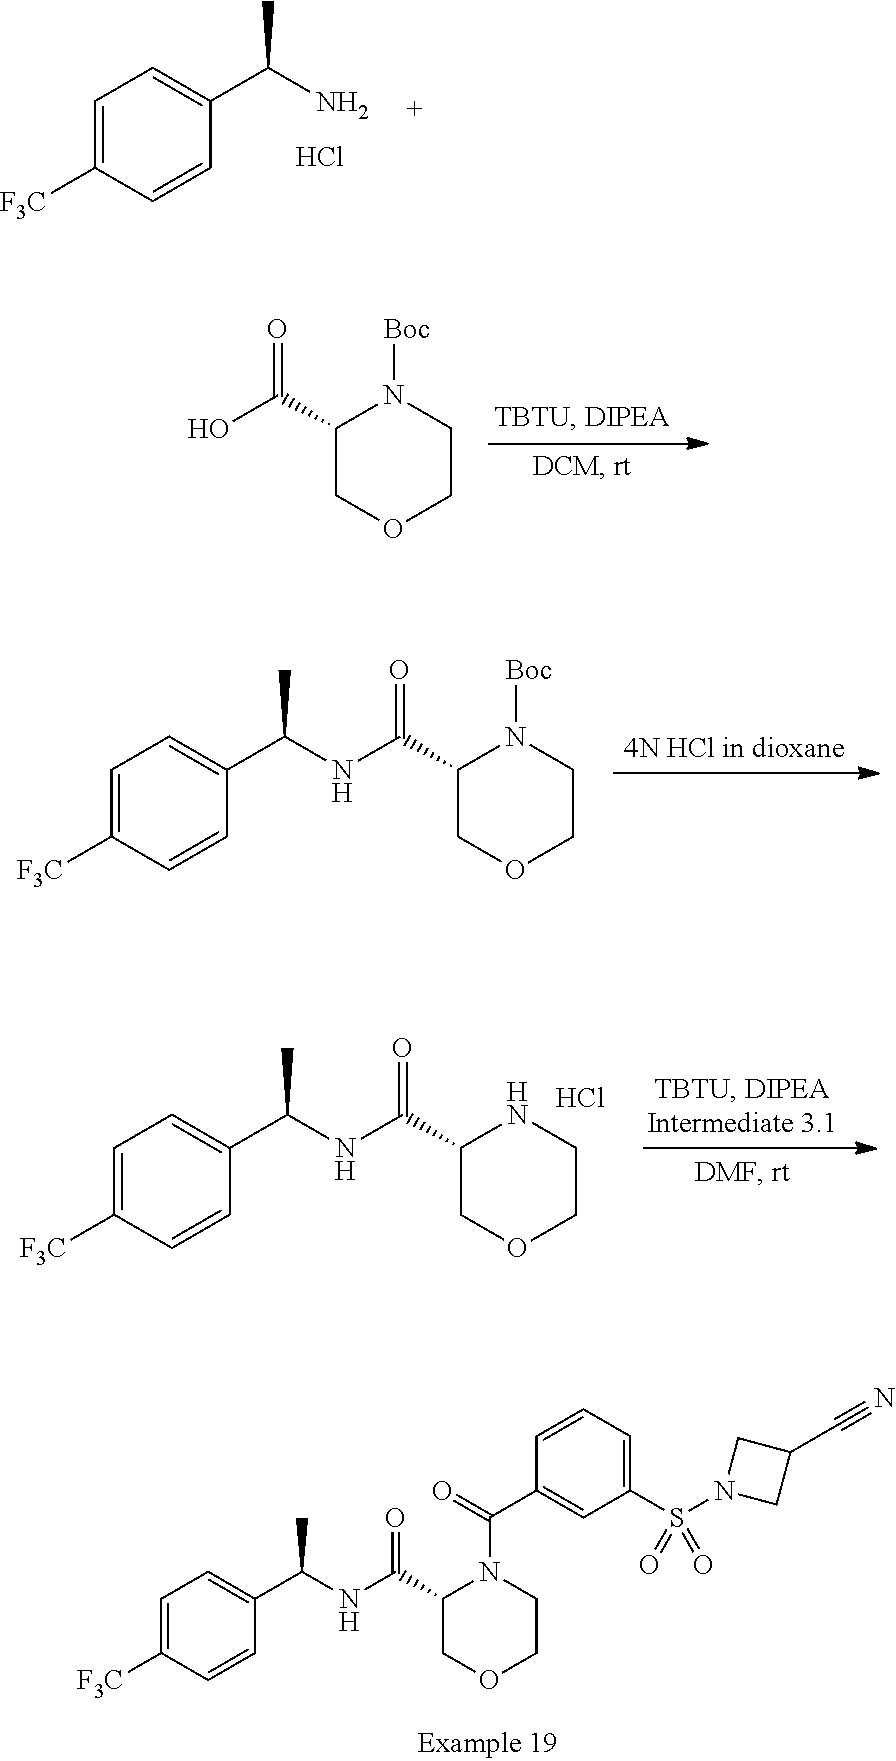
C1=C([F3C])C=CC(C(N)C)=C1.Cl.C1(C(O)=O)COCCN1[Boc].C1(C(=O)NC(C2=CC=C([F3C])C=C2)C)COCCN1[Boc].C1(C(=O)NC(C2=CC=C([F3C])C=C2)C)COCCN1.Cl.C1(C(=O)NC(C2=CC=C([F3C])C=C2)C)COCCN1C(=O)C1=CC(S(N2CC(C#N)C2)(=O)=O)=CC=C1
